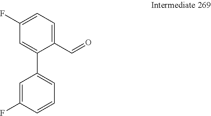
C1(F)=CC=C(C=O)C(C2=CC=CC(F)=C2)=C1
